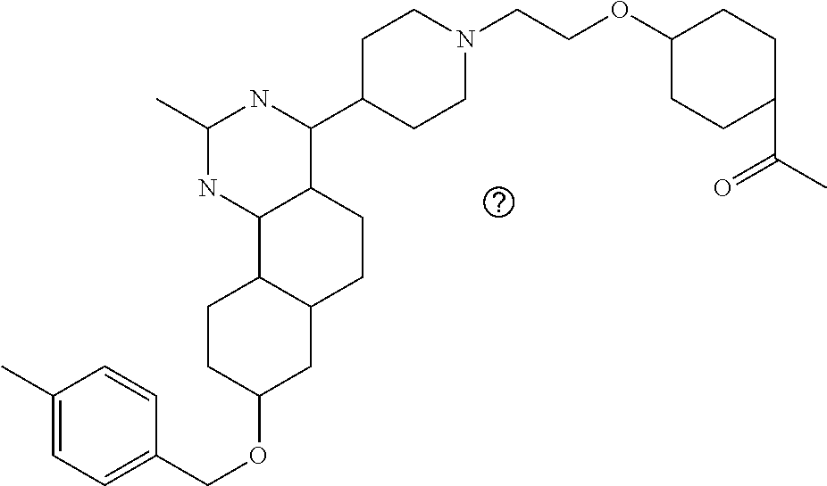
O(C1CC2C(CC1)C1C(CC2)C(C2CCN(CCOC3CCC(C(C)=O)CC3)CC2)NC(C)N1)CC1=CC=C(C)C=C1
